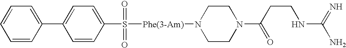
C1(C2=CC=CC=C2)=CC=C(S([Phe(3-Am)]N2CCN(C(CCNC(N)=N)=O)CC2)(=O)=O)C=C1
